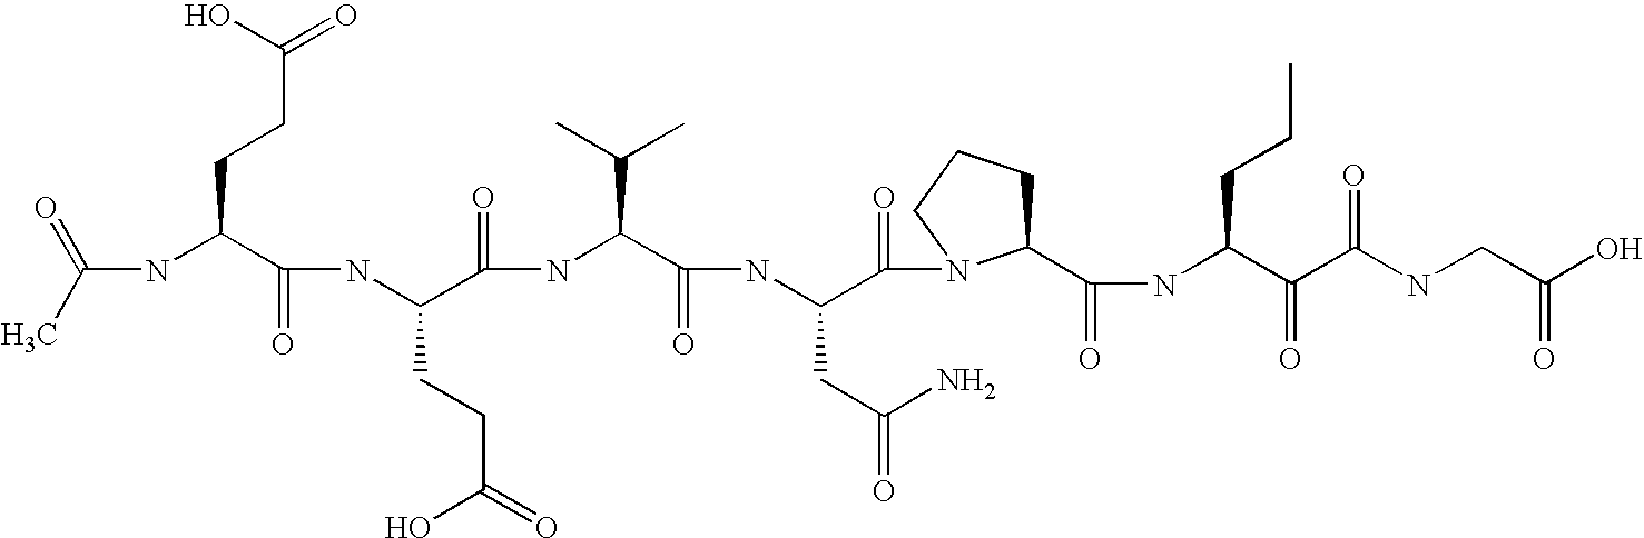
CC(=O)NC(C(NC(C(NC(C(NC(C(=O)N1C(C(NC(C(C(NCC(O)=O)=O)=O)CCC)=O)CCC1)CC(=O)N)=O)C(C)C)=O)CCC(O)=O)=O)CCC(=O)O
